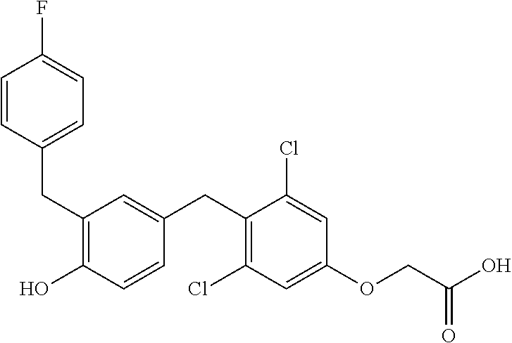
C(C1=C(O)C=CC(CC2=C(Cl)C=C(OCC(O)=O)C=C2Cl)=C1)C1=CC=C(F)C=C1
